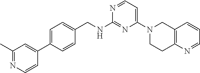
N1=CC=C(N2CCC3=C(C2)C=CC=N3)N=C1NCC1=CC=C(C2=CC(C)=NC=C2)C=C1
